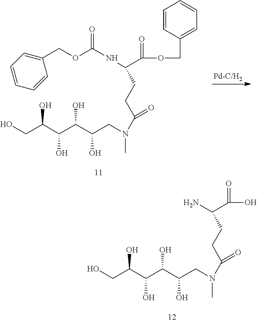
NC(C(O)=O)CCC(=O)N(CC(C(C(C(CO)O)O)O)O)C.C1(COC(NC(C(OCC2=CC=CC=C2)=O)CCC(=O)N(CC(C(C(C(CO)O)O)O)O)C)=O)=CC=CC=C1
